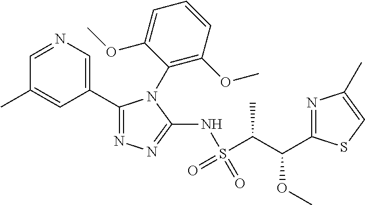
C1(C2=CN=CC(C)=C2)=NN=C(NS(C(C(C2=NC(C)=CS2)OC)C)(=O)=O)N1C1=C(OC)C=CC=C1OC
